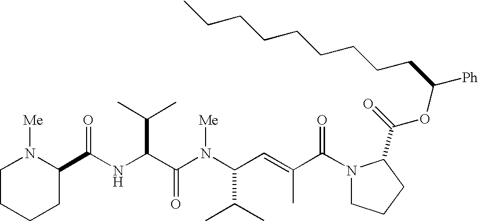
N(C(C(N(C(C(C)C)C=C(C)C(N1CCCC1C(=O)OC([Ph])CCCCCCCCC)=O)[Me])=O)C(C)C)C(=O)C1N([Me])CCCC1
